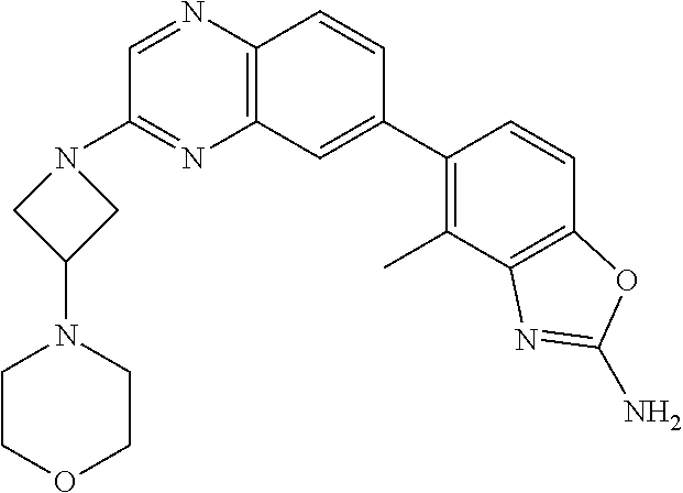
C1(C2=CC3=C(C=C2)N=CC(N2CC(N4CCOCC4)C2)=N3)=C(C)C2=C(C=C1)OC(N)=N2
